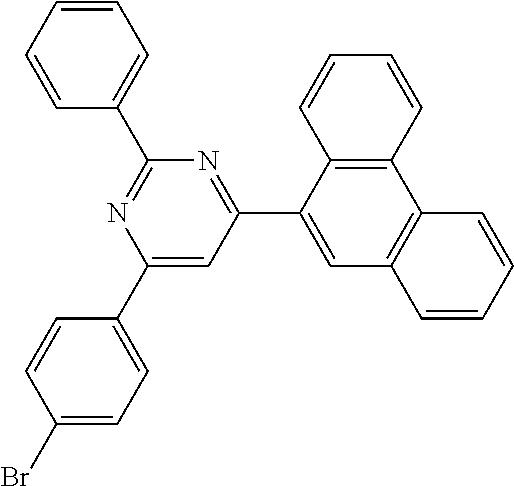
C1(Br)=CC=C(C2=CC(C3=CC4=C(C5=C3C=CC=C5)C=CC=C4)=NC(C3=CC=CC=C3)=N2)C=C1
